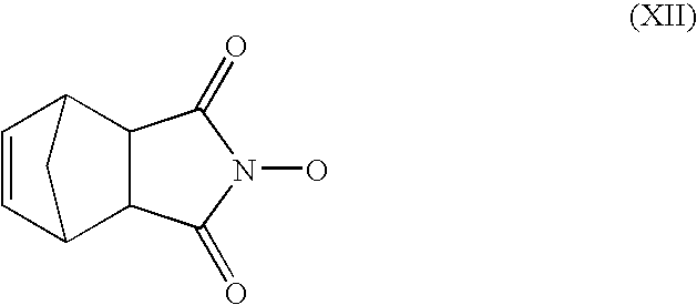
C1=CC2C3C(C1C2)C(=O)N(O)C3=O
